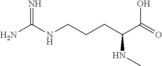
OC(C(CCCNC(N)=N)NC)=O
